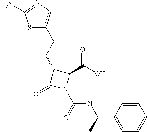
C1(CCC2=CN=C(N)S2)C(=O)N(C(=O)NC(C)C2=CC=CC=C2)C1C(O)=O
